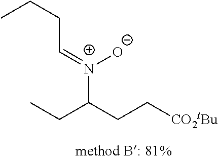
CCC(CC[CO2tBu])[N+](=CCCC)[O-]
